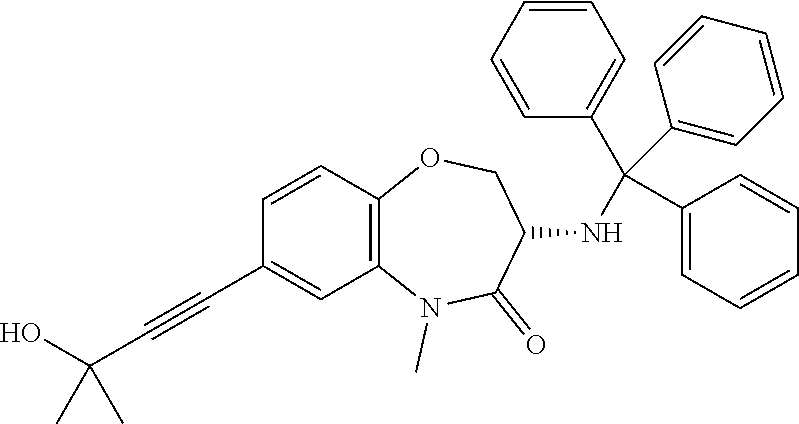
N1(C)C2=C(C=CC(C#CC(O)(C)C)=C2)OCC(NC(C2=CC=CC=C2)(C2=CC=CC=C2)C2=CC=CC=C2)C1=O
